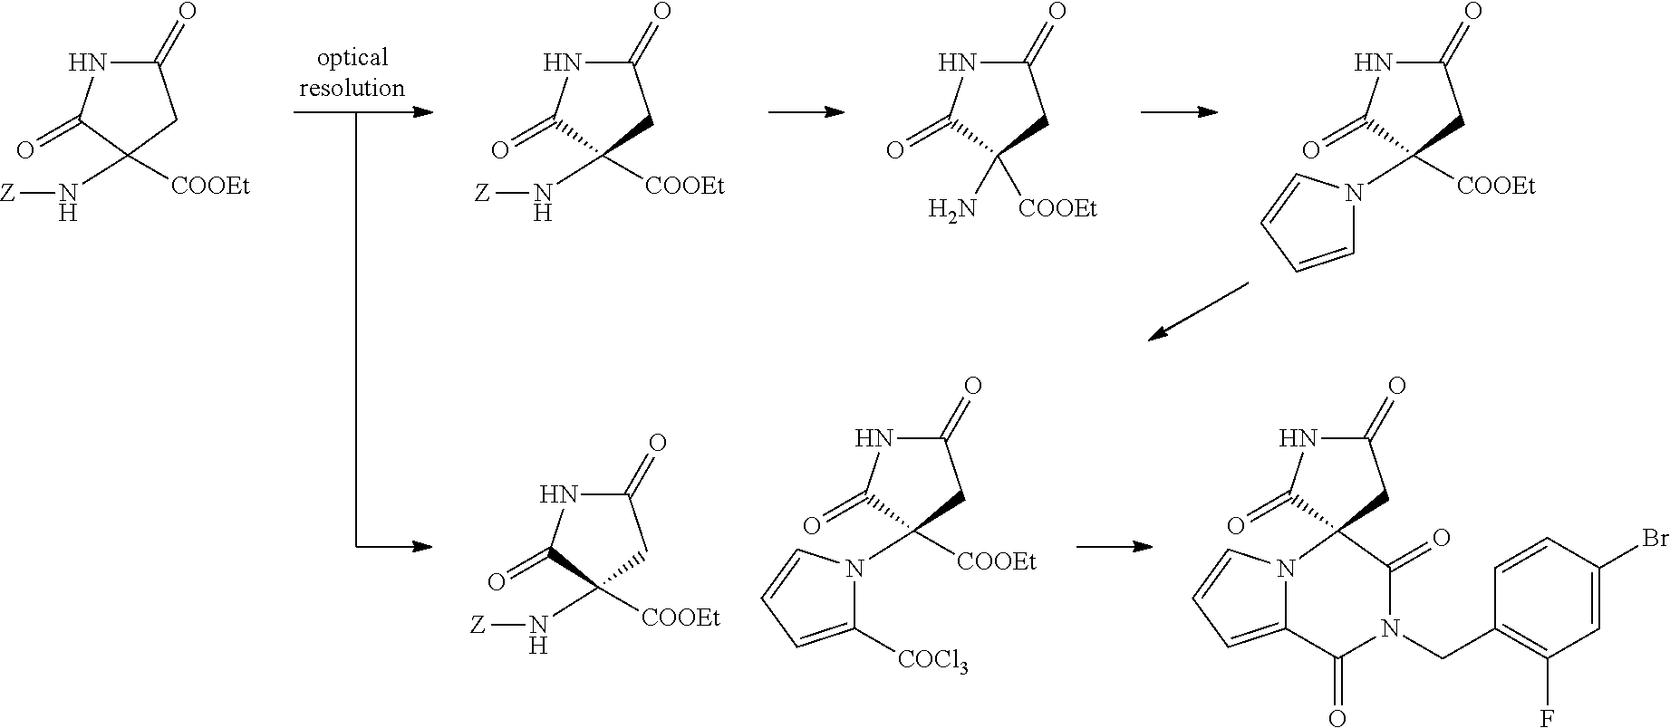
C1(=O)NC(=O)C([COOEt])(N[Z])C1.C1(=O)NC(=O)C([COOEt])(N[Z])C1.C1(=O)NC(=O)C([COOEt])(N)C1.C1(=O)NC(=O)C([COOEt])(N2C=CC=C2)C1.C1(=O)NC(=O)C([COOEt])(N[Z])C1.C1(=O)NC(=O)C2(C1)N1C(=CC=C1)C(=O)N(CC1=C(F)C=C(Br)C=C1)C2=O.C1(=O)NC(=O)C([COOEt])(N2C([COCl3])=CC=C2)C1
